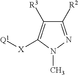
C1([R2])=NN(C)C([X][Q1])=C1[R3]
